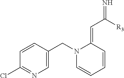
C1=CC(CN2C=CC=CC2=CC([R3])=N)=CN=C1Cl
